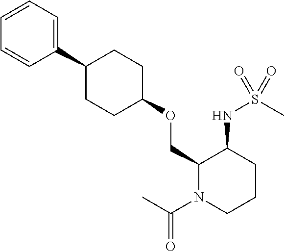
C1(C2=CC=CC=C2)CCC(OCC2N(C(=O)C)CCCC2NS(C)(=O)=O)CC1
